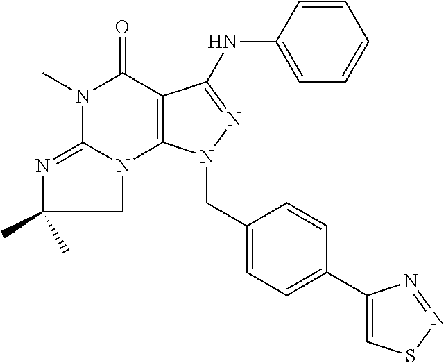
N1(C)C(=O)C2=C(N(CC3=CC=C(C4=CSN=N4)C=C3)N=C2NC2=CC=CC=C2)N2C1=NC(C)(C)C2
